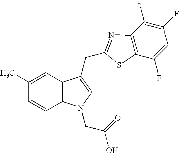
C1=CC2=C(C=C1C)C(CC1=NC3=C(C(F)=CC(F)=C3F)S1)=CN2CC(O)=O
